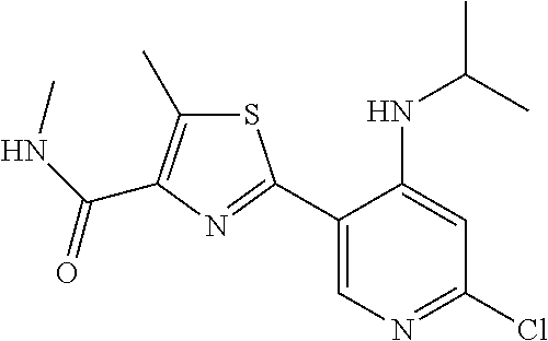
C1(C2=NC(C(=O)NC)=C(C)S2)=CN=C(Cl)C=C1NC(C)C
